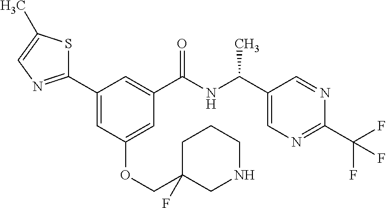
C1(C2=CC(OCC3(F)CCCNC3)=CC(C(NC(C3=CN=C(C(F)(F)F)N=C3)C)=O)=C2)=NC=C(C)S1
